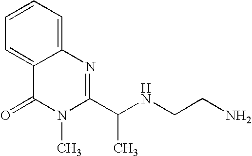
C1=C2C(=CC=C1)N=C(C(NCCN)C)N(C)C2=O
